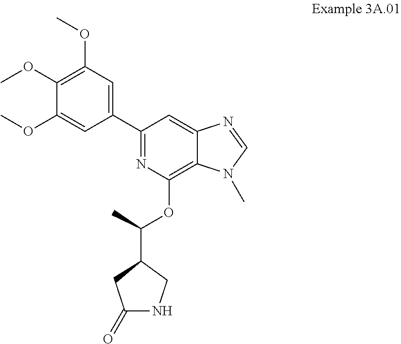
C1(C2=CC(OC)=C(OC)C(OC)=C2)=NC(OC(C)C2CC(=O)NC2)=C2C(=C1)N=CN2C
